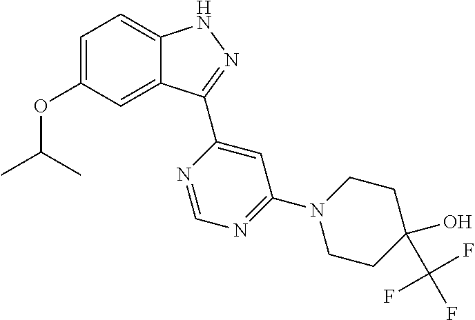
C1=C(OC(C)C)C=C2C(=C1)NN=C2C1=CC(N2CCC(O)(C(F)(F)F)CC2)=NC=N1
